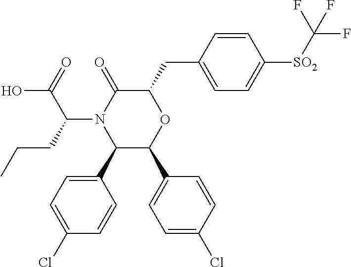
C1(C2=CC=C(Cl)C=C2)C(C2=CC=C(Cl)C=C2)OC(CC2=CC=C([SO2]C(F)(F)F)C=C2)C(=O)N1C(C(=O)O)CCC
